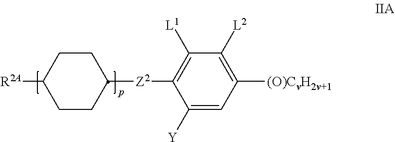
[R2A]C1CCC([Z2]C2=C([L1])C([L2])=C([(O)CvH2v+1])C=C2[Y])CC1
